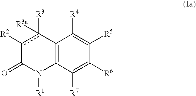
C12=C(C([R7])=C([R6])C([R5])=C1[R4])N([R1])C(=O)c([R2])c2([R3])[R3a]
